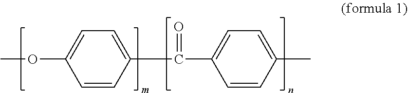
C1=C(OC)C=CC(C(C2=CC=C(C)C=C2)=O)=C1
